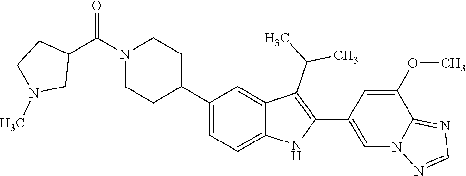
N1(C(C2CCN(C)C2)=O)CCC(C2=CC=C3C(=C2)C(C(C)C)=C(C2=CN4C(=NC=N4)C(OC)=C2)N3)CC1
